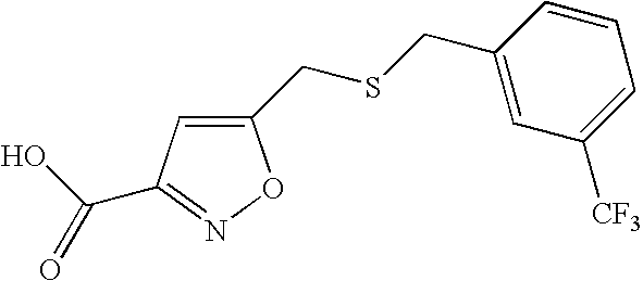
C1(CSCC2=CC([CF3])=CC=C2)=CC(C(O)=O)=NO1
